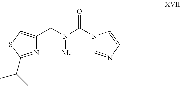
C1(CN(C(N2C=NC=C2)=O)[Me])=CSC(C(C)C)=N1
